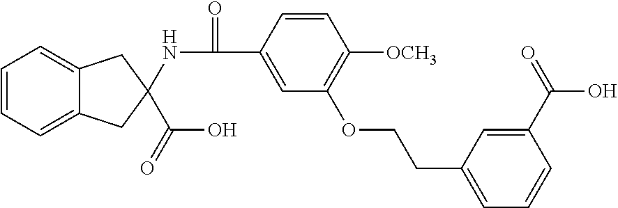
C1=CC=C2C(=C1)CC(NC(=O)C1=CC(OCCC3=CC=CC(C(=O)O)=C3)=C([OCH3])C=C1)(C(O)=O)C2
